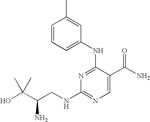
N1=C(NC2=CC=CC(C)=C2)C(C(N)=O)=CN=C1NCC(C(O)(C)C)N
